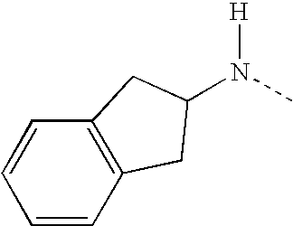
C1=CC2=C(C=C1)CC(N(C)[H])C2
